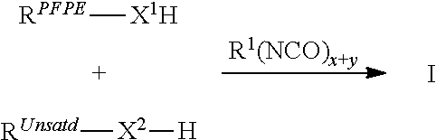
[RPFPE][X1H].[RUnsatd][X2][H].I
